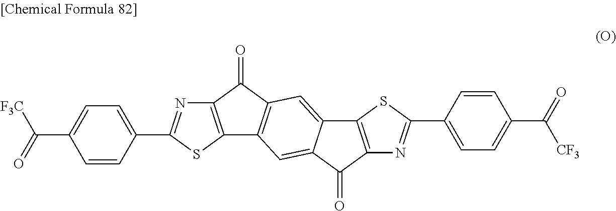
C12=C(SC(C3=CC=C(C(=O)[F3C])C=C3)=N1)C1=C(C2=O)C=C2C(=C1)C(=O)C1=C2SC(C2=CC=C(C(=O)[CF3])C=C2)=N1
